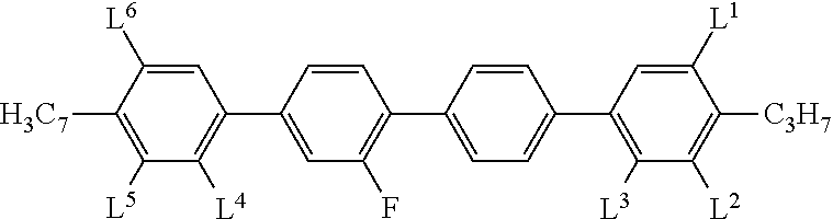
C1=C([L6])C([H3C7])=C([L5])C([L4])=C1C1=CC(F)=C(C2=CC=C(C3=C([L3])C([L2])=C([C3H7])C([L1])=C3)C=C2)C=C1
